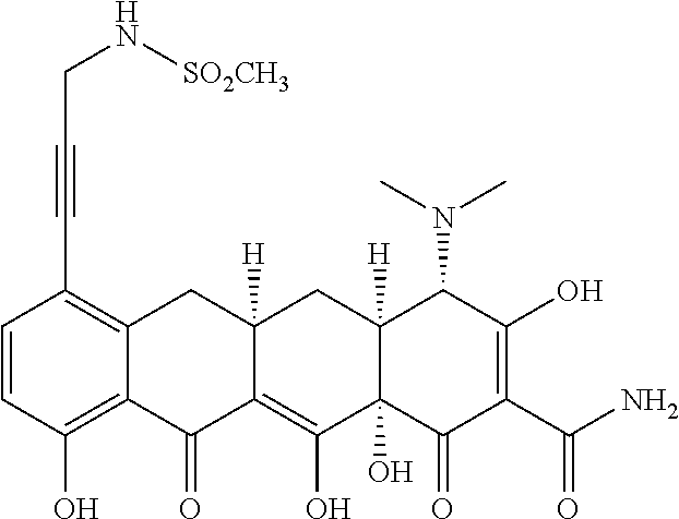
C1(=O)C2=C(O)C3(O)C([H])(CC2([H])CC2=C(C#CCN[SO2CH3])C=CC(O)=C12)C(N(C)C)C(O)=C(C(=O)N)C3=O
